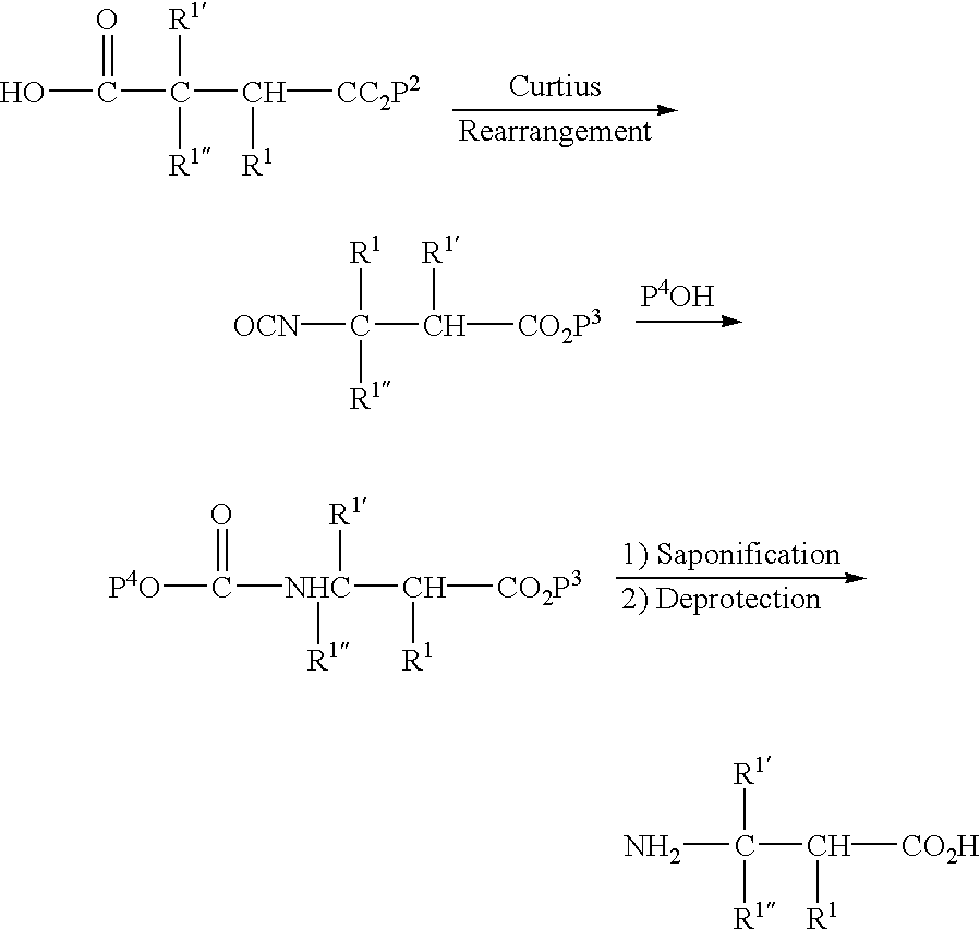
OC(C(C([CC2P2])[R1])([R1])[R1])=O.[OCN]C(C([CO2P3])[R1])([R1])[R1].[P4O]C([NHC](C([CO2P3])[R1])([R1])[R1])=O.NC(C([CO2H])[R1])([R1])[R1]
